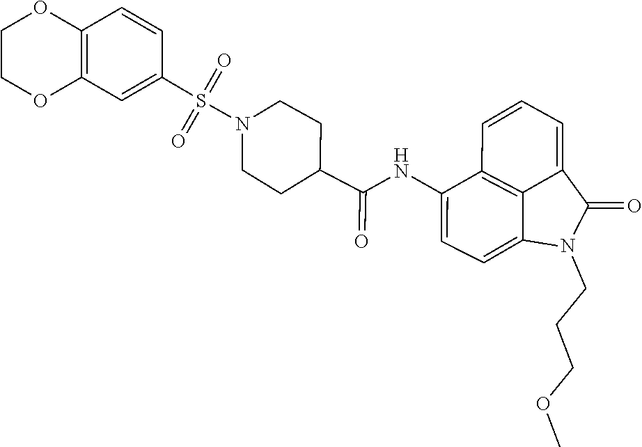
C1(C(=O)NC2=CC=C3C4=C2C=CC=C4C(=O)N3CCCOC)CCN(S(=O)(=O)C2=CC3=C(C=C2)OCCO3)CC1
